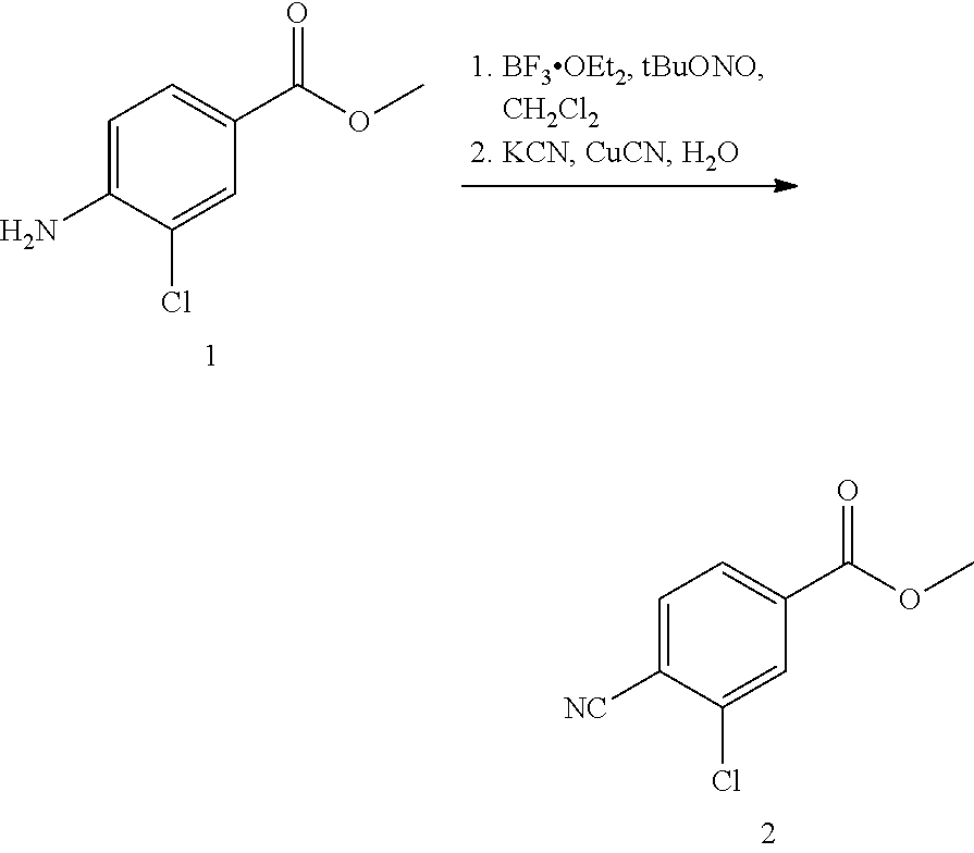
C1=C([NC])C(Cl)=CC(C(OC)=O)=C1.C1=C(N)C(Cl)=CC(C(OC)=O)=C1
